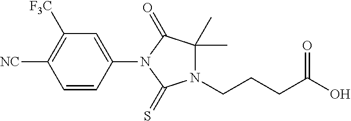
C1([F3C])=C([NC])C=CC(N2C(=S)N(CCCC(O)=O)C(C)(C)C2=O)=C1
